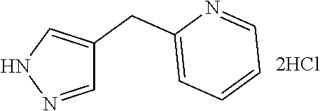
N1N=CC(CC2=CC=CC=N2)=C1
